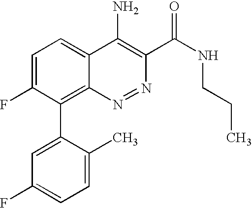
C1=C(F)C(C2=CC(F)=CC=C2C)=C2C(=C1)C(N)=C(C(NCCC)=O)N=N2
